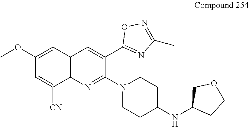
C12=C(C=C(C3=NC(C)=NO3)C(N3CCC(NC4CCOC4)CC3)=N1)C=C(OC)C=C2[CN]
